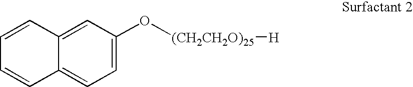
C12=CC=C(O[(CH2CH2O)25][H])C=C1C=CC=C2
